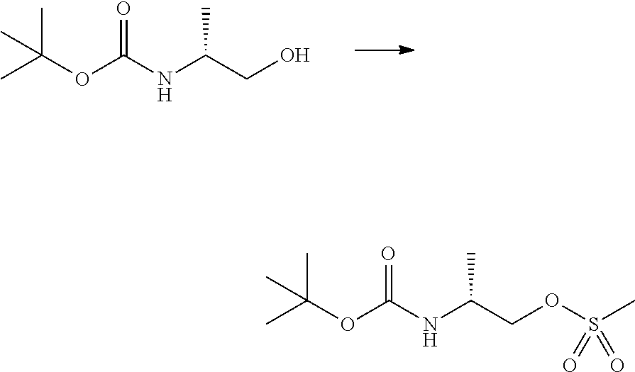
CC(CO)NC(OC(C)(C)C)=O.CC(COS(C)(=O)=O)NC(OC(C)(C)C)=O
